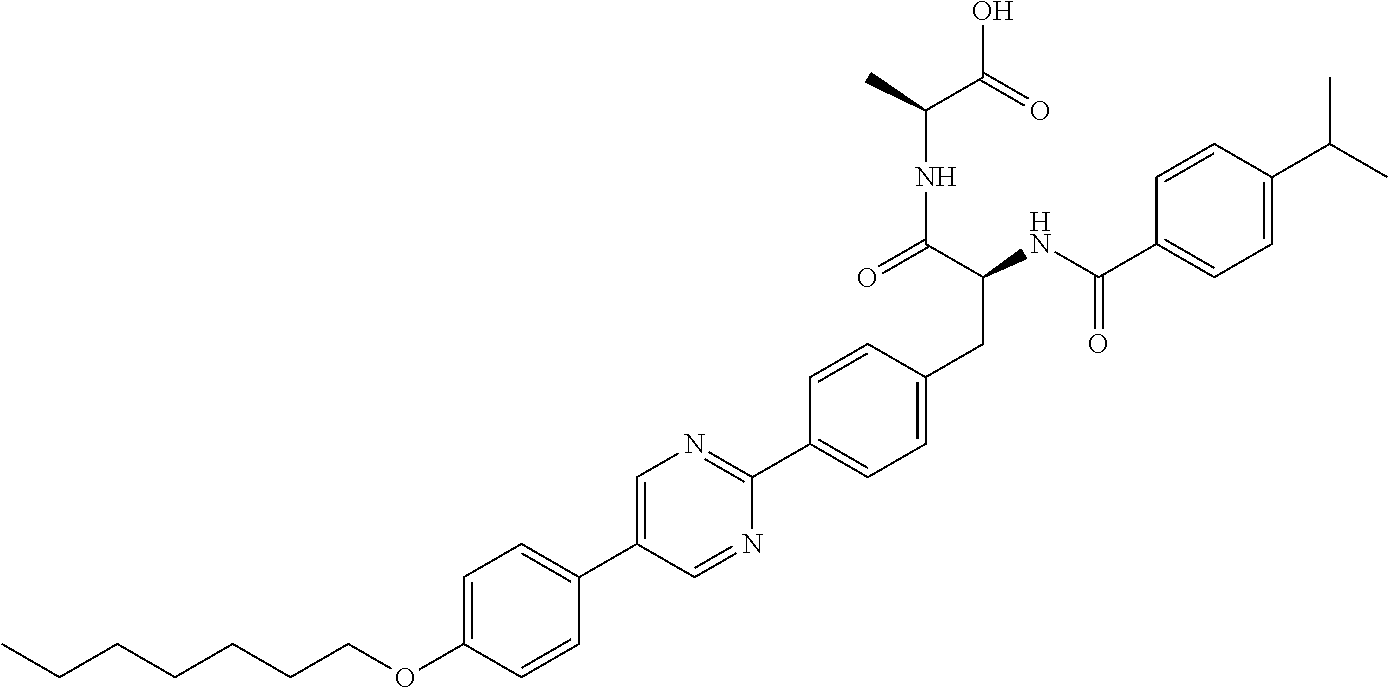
C(OC1=CC=C(C2=CN=C(C3=CC=C(CC(C(=O)NC(C(O)=O)C)NC(C4=CC=C(C(C)C)C=C4)=O)C=C3)N=C2)C=C1)CCCCCC
